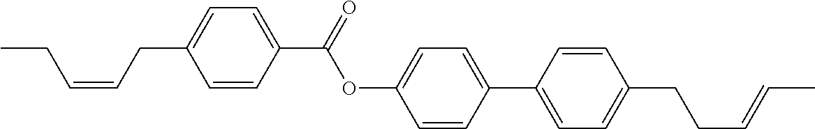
C1=CC(C(OC2=CC=C(C3=CC=C(CCC=CC)C=C3)C=C2)=O)=CC=C1CC=CCC
